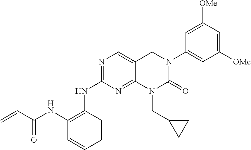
C1(NC2=C(NC(C=C)=O)C=CC=C2)=NC=C2C(=N1)N(CC1CC1)C(=O)N(C1=CC([OMe])=CC([OMe])=C1)C2
